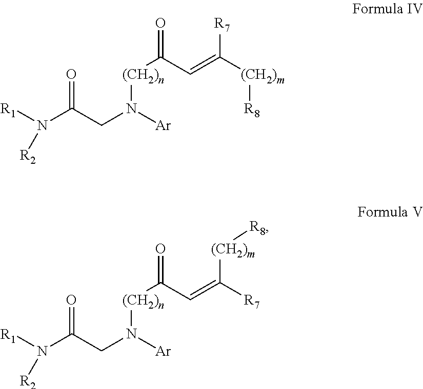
[R1]N(C(CN([Ar])[(CH2)n]C(C=C([(CH2)m][R8])[R7])=O)=O)[R2].[R1]N(C(CN([Ar])[(CH2)n]C(C=C([(CH2)m][R8])[R7])=O)=O)[R2]
